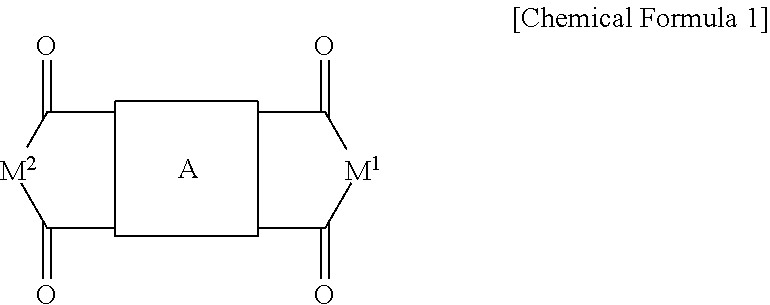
CC([M2]C(C)=O)=O.CC([M1]C(C)=O)=O.[A]
